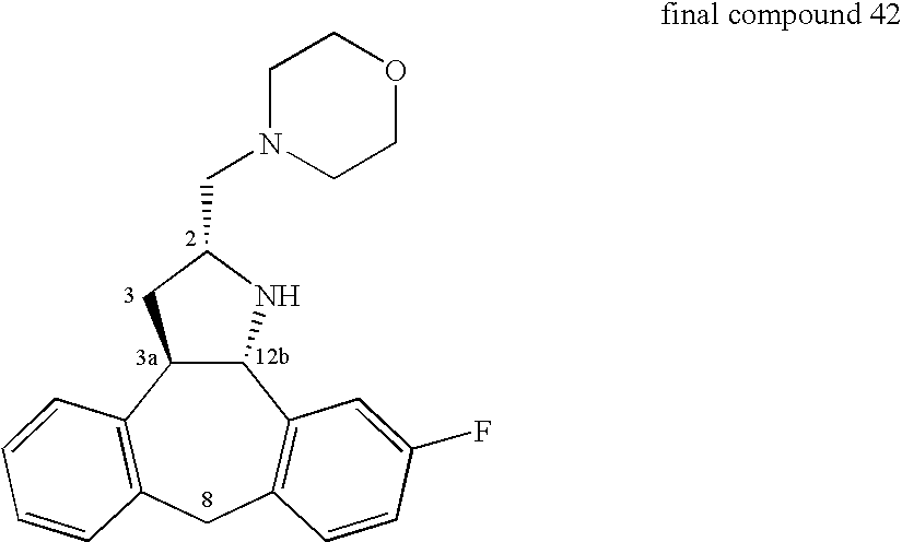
C12C(C3=C(CC4=C1C=CC=C4)C=CC(F)=C3)NC(CN1CCOCC1)C2
